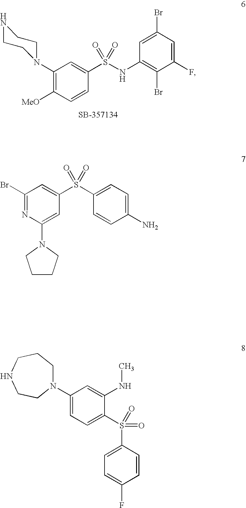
C1(N2CCNCC2)=C([MeO])C=CC(S(NC2=C(Br)C(F)=CC(Br)=C2)(=O)=O)=C1.C1(Br)=NC(N2CCCC2)=CC(S(=O)(=O)C2=CC=C(N)C=C2)=C1.N1(C2=CC=C(S(C3=CC=C(F)C=C3)(=O)=O)C(NC)=C2)CCCNCC1
